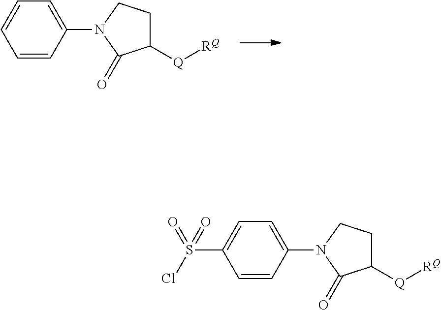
C1=CC=CC(N2C(=O)C([Q][RQ])CC2)=C1.C1=C(S(Cl)(=O)=O)C=CC(N2C(=O)C([Q][RQ])CC2)=C1
